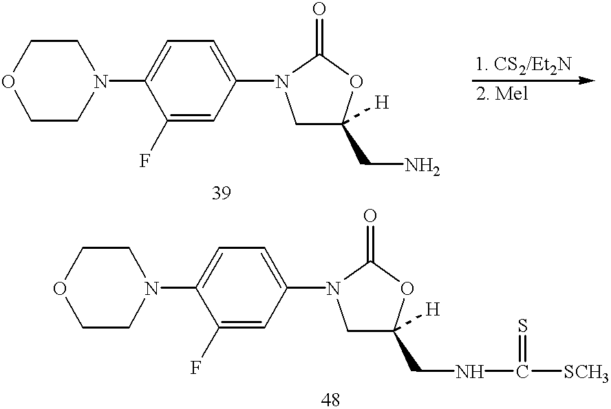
C1CN(C2=CC=C(N3CC(CN)([H])OC3=O)C=C2F)CCO1.C1CN(C2=CC=C(N3CC(CNC(=S)[SCH3])([H])OC3=O)C=C2F)CCO1
